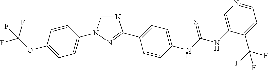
C1=CC(N2C=NC(C3=CC=C(NC(NC4=CN=CC=C4C(F)(F)F)=S)C=C3)=N2)=CC=C1OC(F)(F)F
